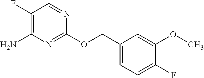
C1(F)=C(N)N=C(OCC2=CC=C(F)C(OC)=C2)N=C1
